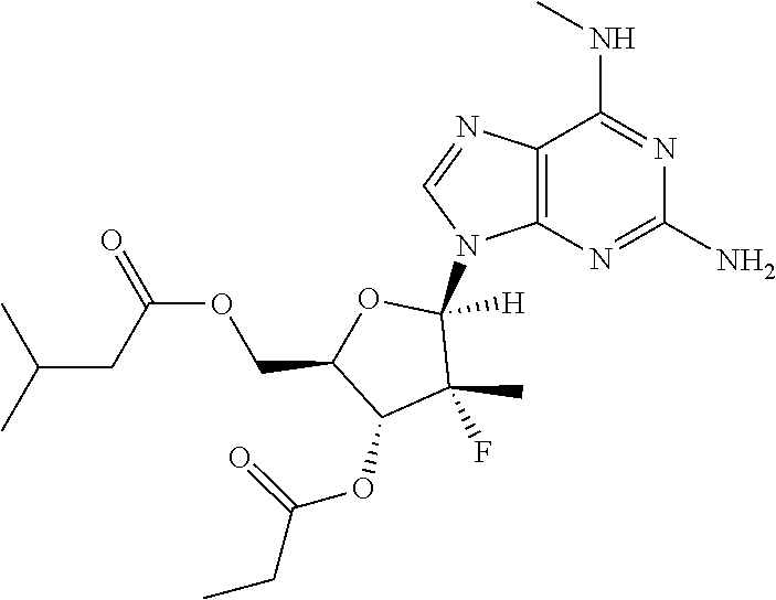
C(C1C(OC(CC)=O)C(C)(F)C([H])(N2C=NC3=C2N=C(N)N=C3NC)O1)OC(CC(C)C)=O
